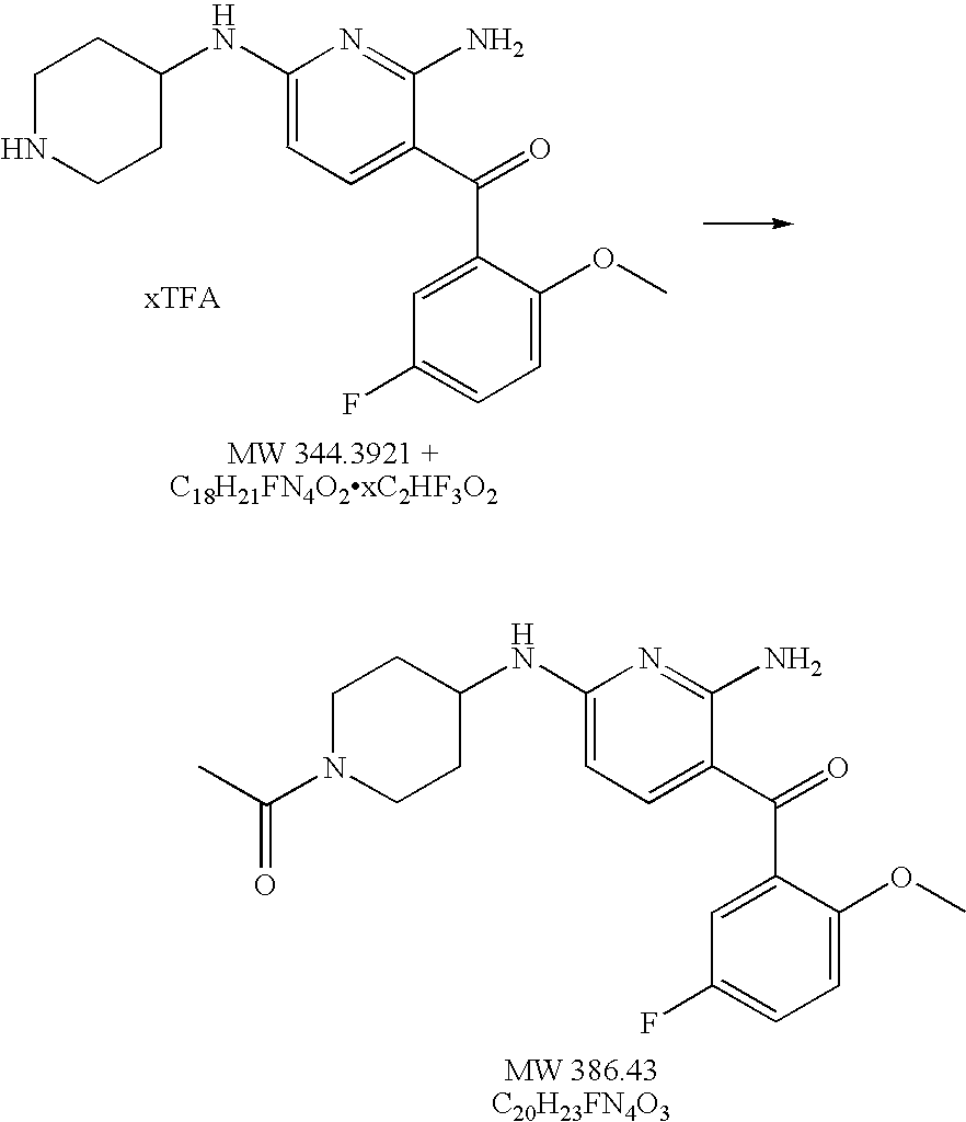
C1NCCC(NC2=CC=C(C(=O)C3=CC(F)=CC=C3OC)C(N)=N2)C1.C1N(C(C)=O)CCC(NC2=CC=C(C(=O)C3=CC(F)=CC=C3OC)C(N)=N2)C1
